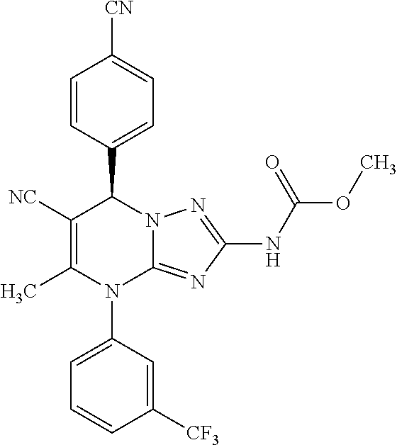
C1=CC(C2C([NC])=C(C)N(C3=CC=CC([CF3])=C3)C3=NC(NC(OC)=O)=NN23)=CC=C1[CN]
